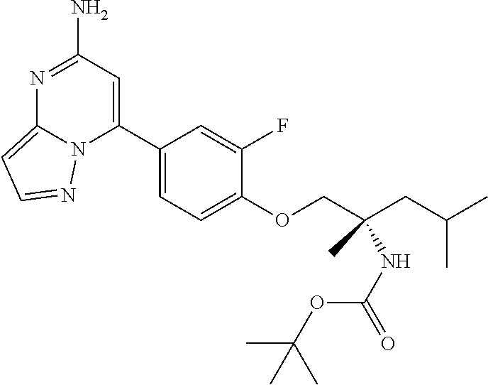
CC(CC(COC1=CC=C(C2=CC(N)=NC3=CC=NN23)C=C1F)(NC(=O)OC(C)(C)C)C)C
